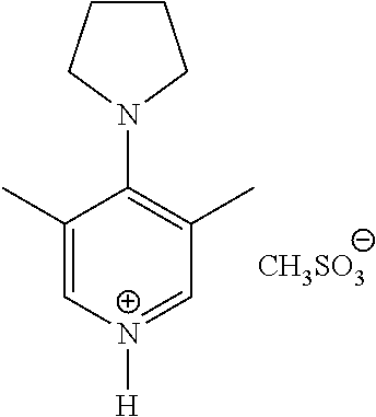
C1(C)=C[N+]([H])=CC(C)=C1N1CCCC1.[CH3SO3]
